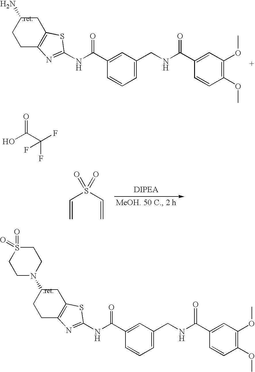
C1(C(NCC2=CC=CC(C(NC3=NC4=C(CC(N)CC4)S3)=O)=C2)=O)=CC(OC)=C(OC)C=C1.OC(C(F)(F)F)=O.C(S(C=C)(=O)=O)=C.C1(C(NCC2=CC=CC(C(NC3=NC4=C(CC(N5CCS(=O)(=O)CC5)CC4)S3)=O)=C2)=O)=CC(OC)=C(OC)C=C1
